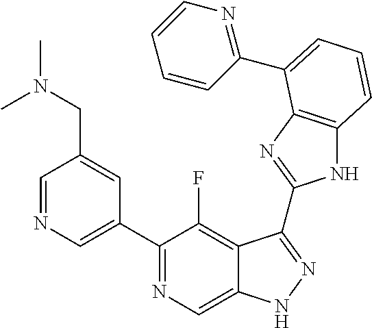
C1=NC=C(C2=NC=C3C(=C2F)C(C2=NC4=C(N2)C=CC=C4C2=NC=CC=C2)=NN3)C=C1CN(C)C
